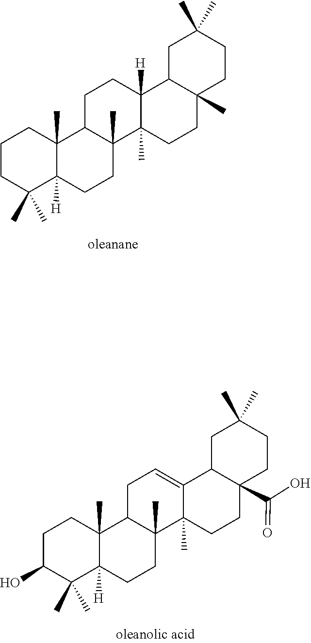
C1C(C)(C)C2([H])C(C)(CC1)C1CCC3([H])C4CC(C)(C)CCC4(C)CCC3(C)C1(C)CC2.C1(O)C(C)(C)C2([H])C(C)(CC1)C1CC=C3C4CC(C)(C)CCC4(C(O)=O)CCC3(C)C1(C)CC2
